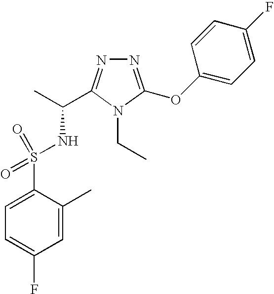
N1=C(OC2=CC=C(F)C=C2)N(CC)C(C(C)NS(C2=CC=C(F)C=C2C)(=O)=O)=N1
